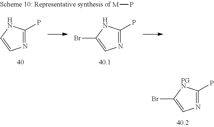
N1=C(P)[PGN]C(Br)=C1.N1=C(P)NC=C1.N1=C(P)NC(Br)=C1.[M]P
